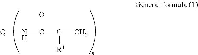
[Q]NC(C([R1])=C)=O
